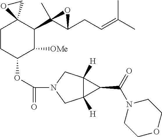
C1CC(OC(=O)N2CC3([H])C([H])(C2)C3C(=O)N2CCOCC2)C([OMe])C(C2(C)C(CC=C(C)C)O2)C12CO2
